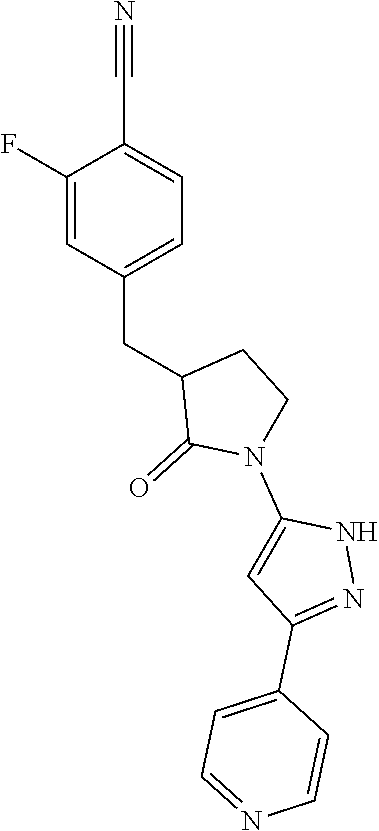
C1(F)=CC(CC2C(=O)N(C3=CC(C4=CC=NC=C4)=NN3)CC2)=CC=C1C#N
